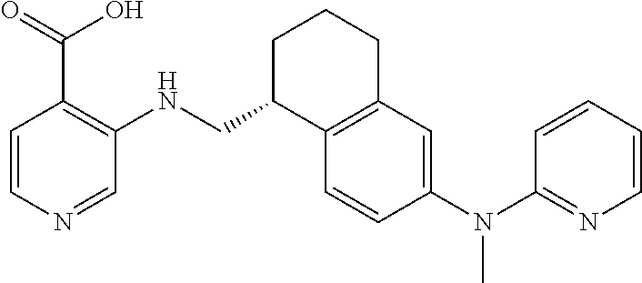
C1=CC(N(C2=NC=CC=C2)C)=CC2=C1C(CNC1=C(C(O)=O)C=CN=C1)CCC2
